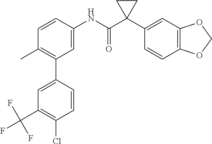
C1(C2=C(C)C=CC(NC(C3(C4=CC5=C(C=C4)OCO5)CC3)=O)=C2)=CC(C(F)(F)F)=C(Cl)C=C1
